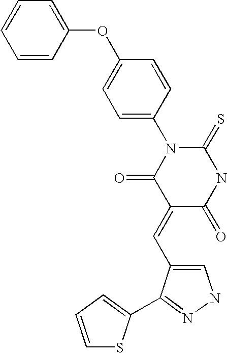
C1=CC=CC(OC2=CC=C(N3C(=O)C(=CC4=CNN=C4C4=CC=CS4)C(=O)NC3=S)C=C2)=C1
